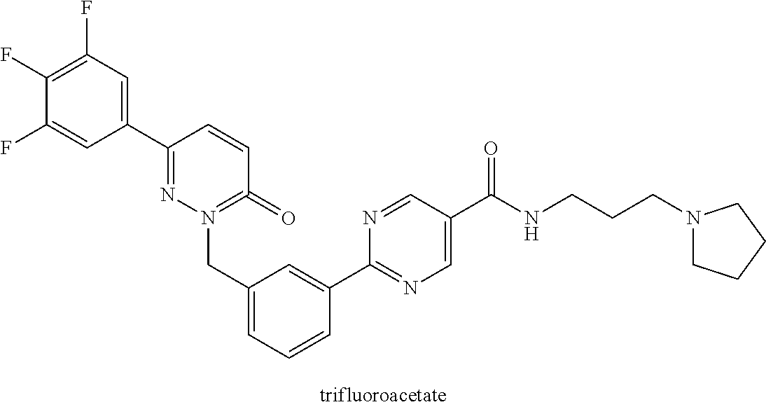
C1(C2=NN(CC3=CC=CC(C4=NC=C(C(NCCCN5CCCC5)=O)C=N4)=C3)=C(=O)C=C2)=CC(F)=C(F)C(F)=C1
